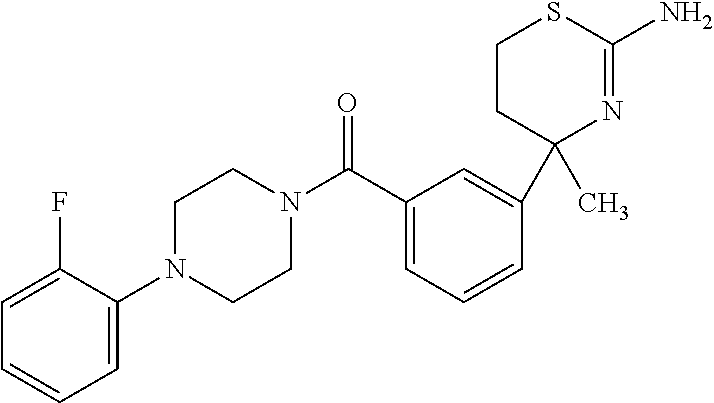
C1=C(N2CCN(C(C3=CC=CC(C4(C)N=C(N)SCC4)=C3)=O)CC2)C(F)=CC=C1
